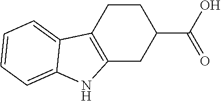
C12=C(CCC(C(O)=O)C1)C1=CC=CC=C1N2
